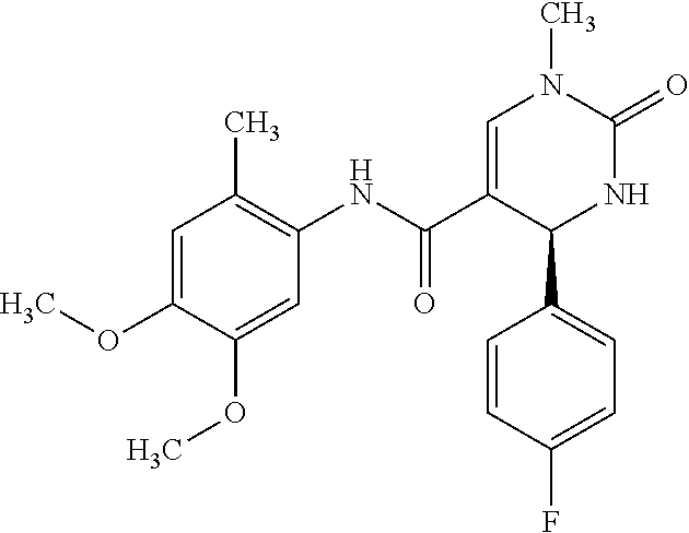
COC1=CC(C)=C(NC(C2=CN(C)C(=O)NC2C2=CC=C(F)C=C2)=O)C=C1OC
